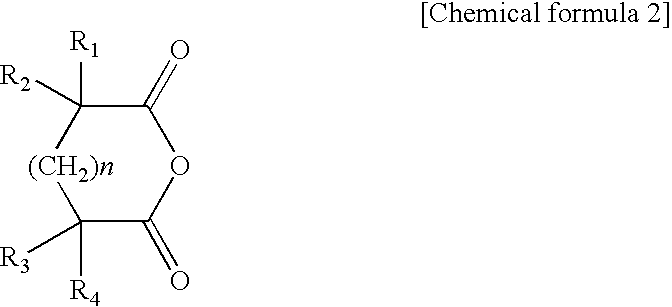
C1(=O)C([R1])([R2])[(CH2)n]C([R4])([R3])C(=O)O1
